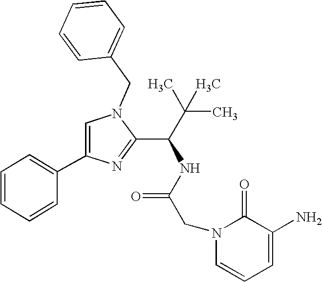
N1(CC2=CC=CC=C2)C=C(C2=CC=CC=C2)N=C1C(C(C)(C)C)NC(CN1C=CC=C(N)C1=O)=O
